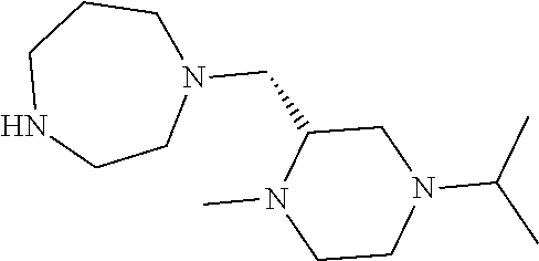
N1CCN(CC2N(C)CCN(C(C)C)C2)CCC1
